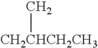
[CH2CHCH2CH3]C
